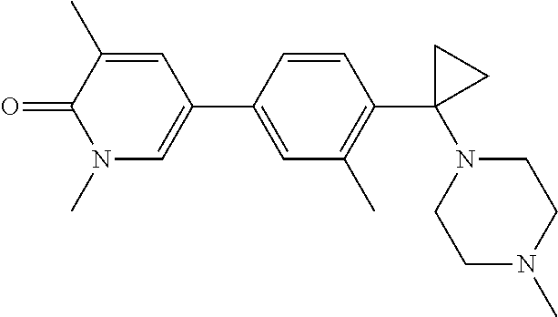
C1=C(C2=CN(C)C(=O)C(C)=C2)C=CC(C2(N3CCN(C)CC3)CC2)=C1C
